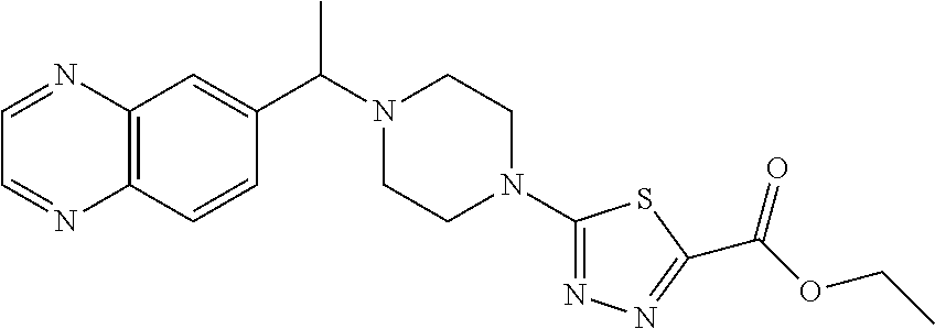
C12=C(C=CC(C(N3CCN(C4=NN=C(C(OCC)=O)S4)CC3)C)=C1)N=CC=N2
